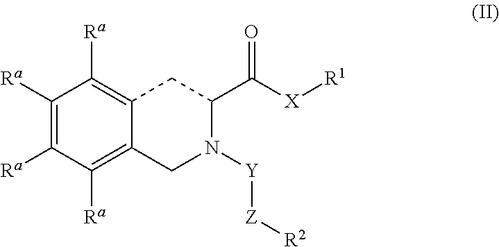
C12=C([Ra])C([Ra])=C([Ra])C([Ra])=C1CN([Y][Z][R2])C(C([X][R1])=O)C2
